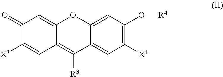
C12=CC(O[R4])=C([X4])C=C1C([R3])=C1C(=CC(=O)C([X3])=C1)O2
